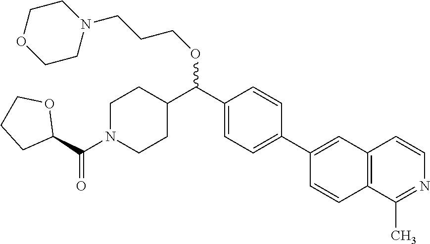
C1N(C(C2OCCC2)=O)CCC(C(C2=CC=C(C3=CC4=C(C=C3)C(C)=NC=C4)C=C2)OCCCN2CCOCC2)C1
